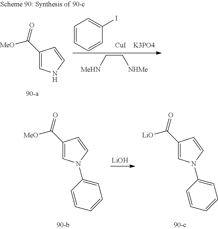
C1=CC=CC(I)=C1.[CuI].[K3PO4].C1(C(=O)[MeO])=CNC=C1.C(C[NHMe])[MeHN].[LiOH].C1(C(=O)[LiO])=CN(C2=CC=CC=C2)C=C1.C1(C(=O)[MeO])=CN(C2=CC=CC=C2)C=C1
